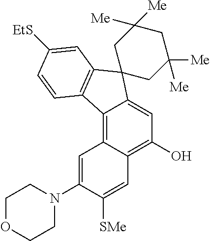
C12=C3C(=C(O)C=C1C1(C4=C2C=CC([EtS])=C4)CC([Me])([Me])CC([Me])([Me])C1)C=C([SMe])C(N1CCOCC1)=C3
